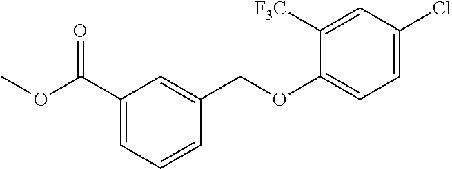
C1(C(OC)=O)=CC=CC(COC2=CC=C(Cl)C=C2[F3C])=C1
